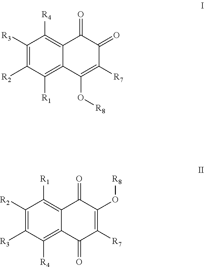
C1([R2])=C([R3])C([R4])=C2C(=C1[R1])C(O[R8])=C([R7])C(=O)C2=O.C1([R3])=C([R2])C([R1])=C2C(=C1[R4])C(=O)C([R7])=C(O[R8])C2=O
